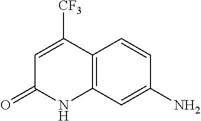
C1(N)=CC2=C(C=C1)C([CF3])=CC(=O)N2
